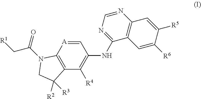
C1=[A]C2=C(C([R4])=C1NC1=NC=NC3=C1C=C([R6])C([R5])=C3)C([R3])([R2])CN2C(C[R1])=O
